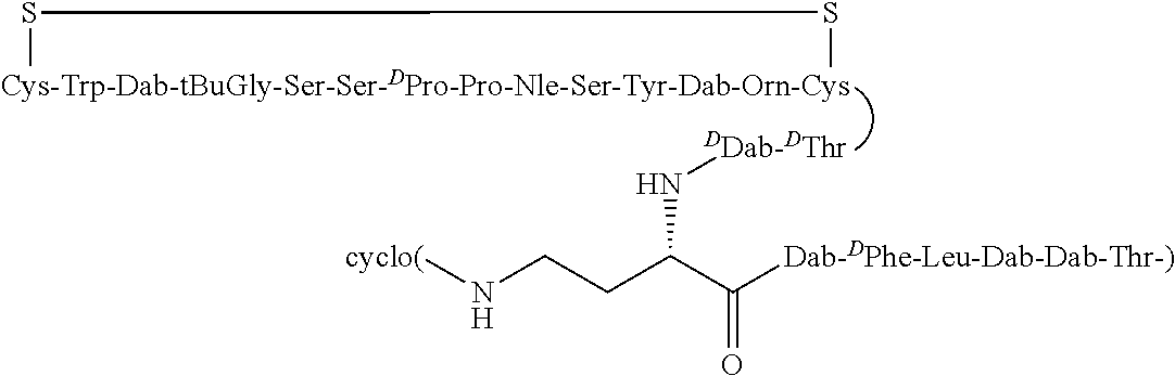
[Cys-Trp-Dab-tBuGly-Ser-Ser-DPro-Pro-Nle-Ser-Tyr-Dab-Orn-Cys]1SS1.[DDab-DThr]NC(CCN[cyclo(])C([Dab-DPhe-Leu-Dab-Dab-Thr-)])=O
